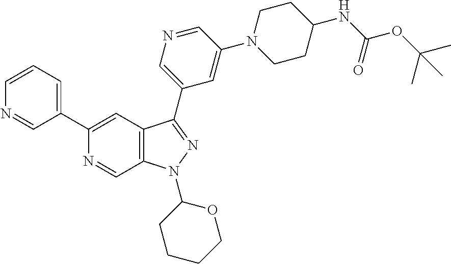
C1(C2=CC3=C(C=N2)N(C2CCCCO2)N=C3C2=CN=CC(N3CCC(NC(OC(C)(C)C)=O)CC3)=C2)=CC=CN=C1
